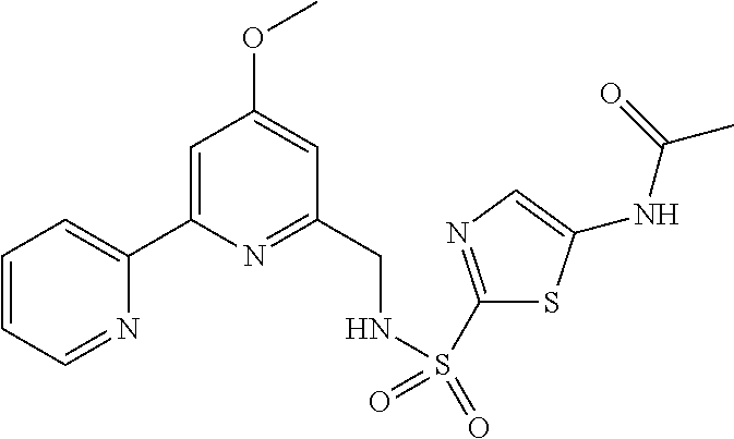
C1=CC=NC(C2=CC(OC)=CC(CNS(C3=NC=C(NC(C)=O)S3)(=O)=O)=N2)=C1
